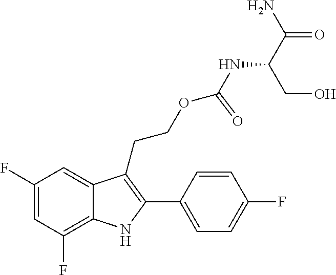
C1(C2=C(CCOC(NC(CO)C(N)=O)=O)C3=CC(F)=CC(F)=C3N2)=CC=C(F)C=C1
